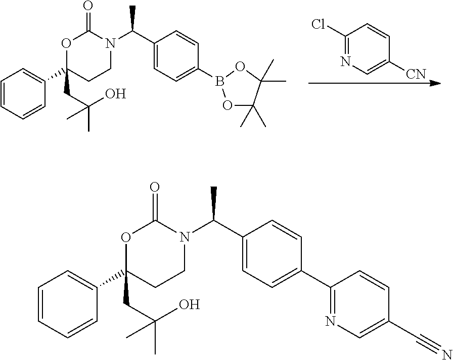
C1=CC=CC(C2(CC(C)(O)C)CCN(C(C3=CC=C(B4OC(C)(C)C(C)(C)O4)C=C3)C)C(=O)O2)=C1.C1(Cl)=NC=C([CN])C=C1.C1=CC=CC(C2(CC(C)(O)C)CCN(C(C3=CC=C(C4=NC=C(C#N)C=C4)C=C3)C)C(=O)O2)=C1
